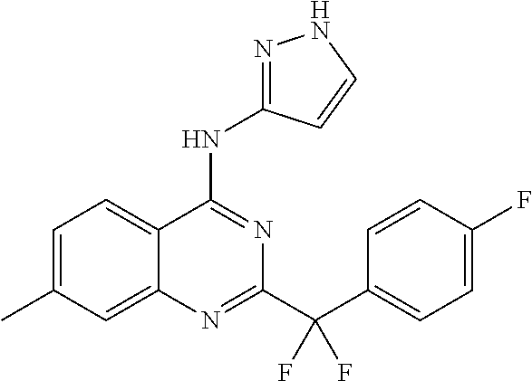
C1=C(C)C=C2C(=C1)C(NC1=NNC=C1)=NC(C(C1=CC=C(F)C=C1)(F)F)=N2
